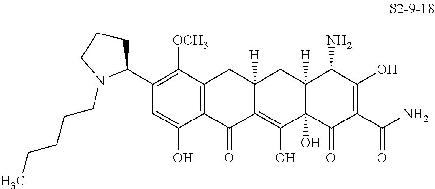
C12=C(C([OCH3])=C(C3N(CCCCC)CCC3)C=C1O)CC1([H])C(=C(O)C3(O)C([H])(C1)C(N)C(O)=C(C(N)=O)C3=O)C2=O
